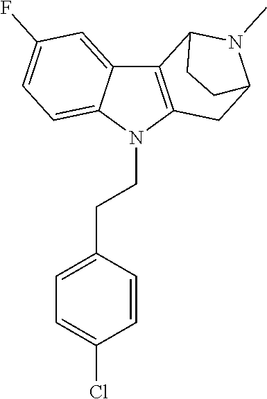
C12=CC(F)=CC=C1N(CCC1=CC=C(Cl)C=C1)C1=C2C2N(C)C(C1)CC2
